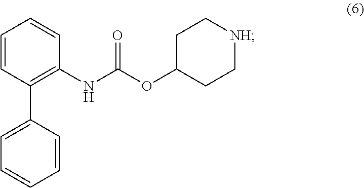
C1=CC(C2=CC=CC=C2)=C(NC(OC2CC[NH]CC2)=O)C=C1
